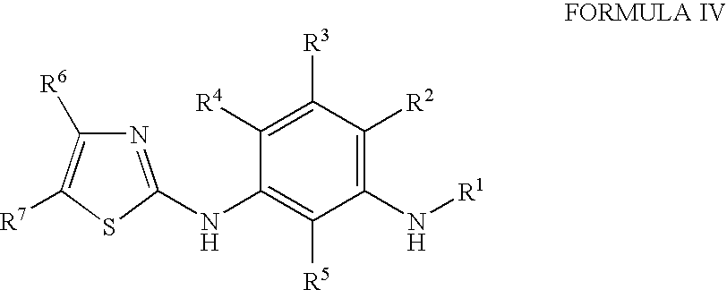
C1([R4])=C([R3])C([R2])=C(N[R1])C([R5])=C1NC1=NC([R6])=C([R7])S1
